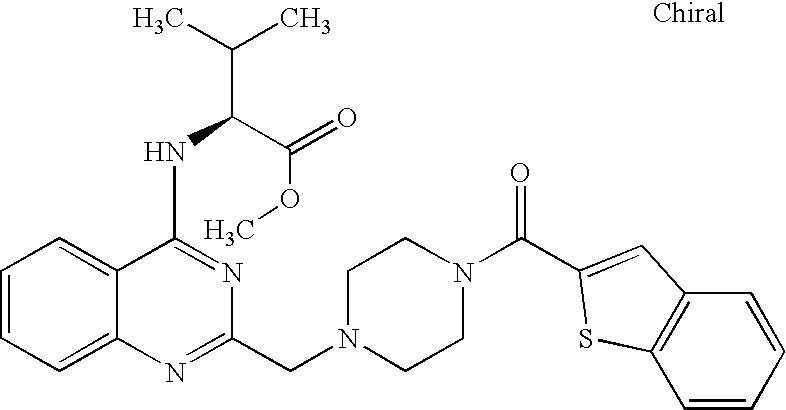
C1=CC=C2C(=C1)N=C(CN1CCN(C(=O)C3=CC4=C(C=CC=C4)S3)CC1)N=C2NC(C(=O)OC)C(C)C
